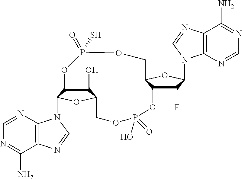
C1=NC2=C(C(N)=N1)N=CN2C1C2C(O)C(O1)COP(=O)(O)OC1C(F)C(N3C4=C(C(N)=NC=N4)N=C3)OC1COP(=O)(S)O2
